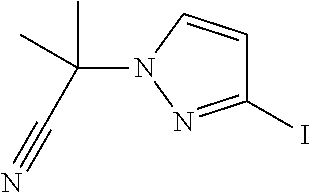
C1(I)=NN(C(C#N)(C)C)C=C1
